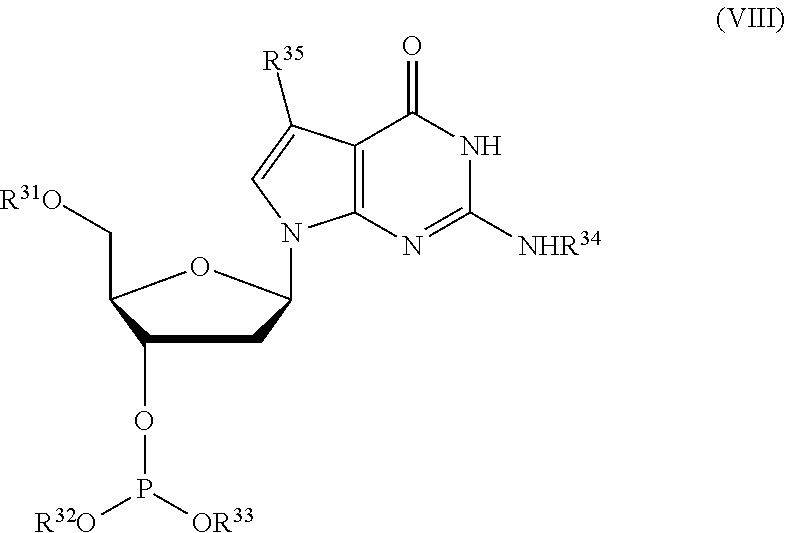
C(C1OC(N2C3=C(C([R35])=C2)C(=O)NC([NHR34])=N3)CC1OP([R32O])[OR33])[R31O]
